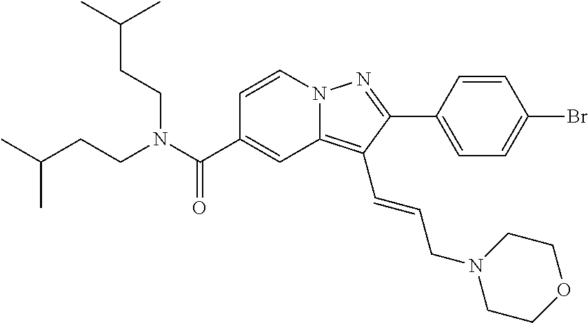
C1=CN2C(=C(C=CCN3CCOCC3)C(C3=CC=C(Br)C=C3)=N2)C=C1C(N(CCC(C)C)CCC(C)C)=O
